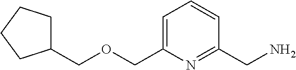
C(C1CCCC1)OCC1=CC=CC(CN)=N1
